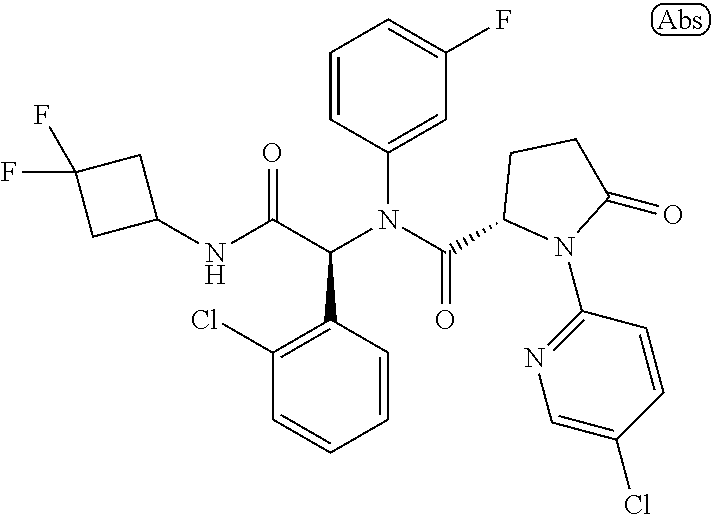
C1=CC(C(C(NC2CC(F)(F)C2)=O)N(C(=O)C2N(C3=NC=C(Cl)C=C3)C(=O)CC2)C2=CC(F)=CC=C2)=C(Cl)C=C1
